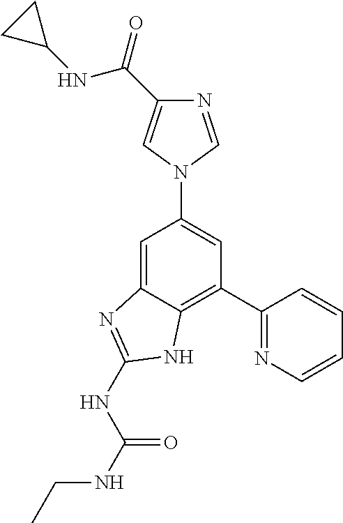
C1=C2C(=C(C3=NC=CC=C3)C=C1N1C=NC(C(NC3CC3)=O)=C1)NC(NC(=O)NCC)=N2
